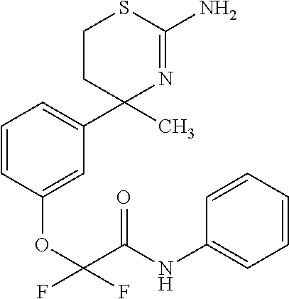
C1=CC(OC(C(NC2=CC=CC=C2)=O)(F)F)=CC(C2(C)N=C(N)SCC2)=C1
